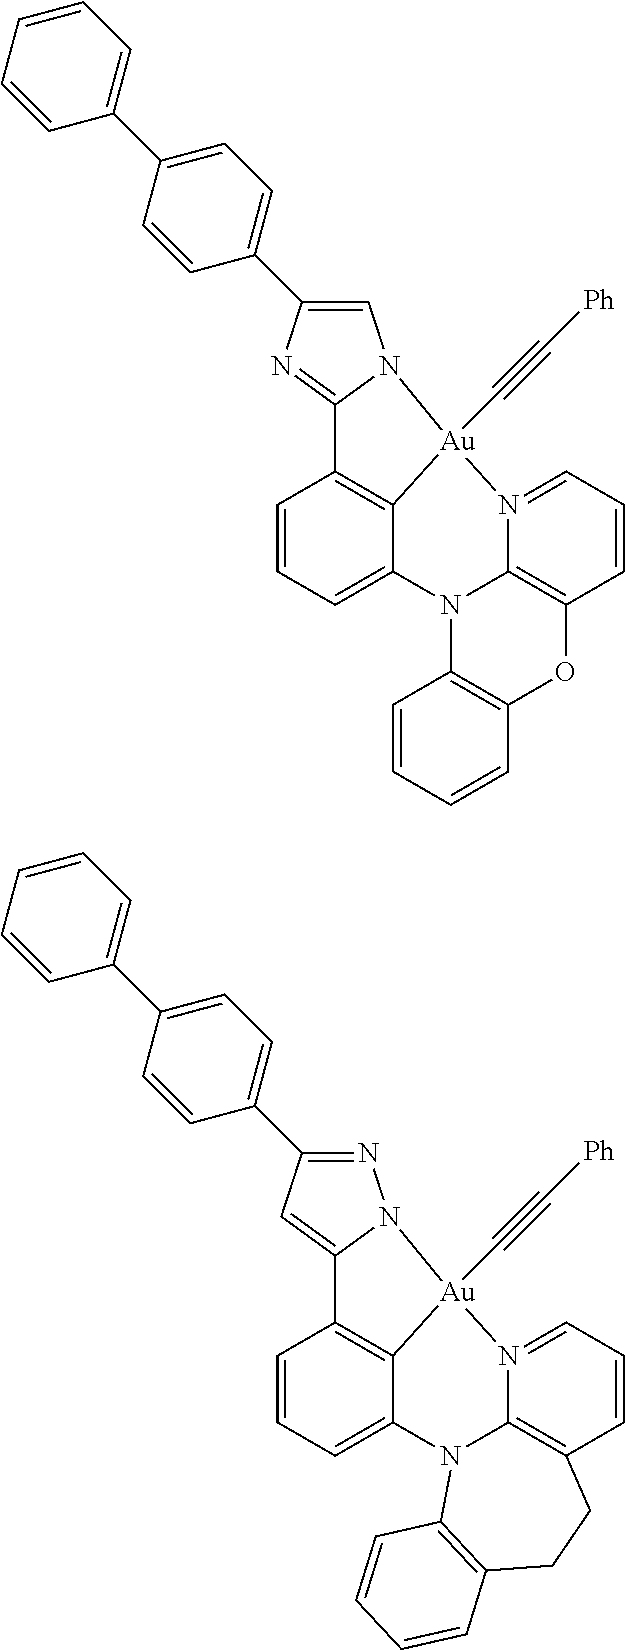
C1=CC=C2C3=C1C1=NC(C4=CC=C(C5=CC=CC=C5)C=C4)=CN1[Au]3(C#C[Ph])N1=CC=CC3=C1N2C1=C(O3)C=CC=C1.C1=CC=C2C3=C1C1=CC(C4=CC=C(C5=CC=CC=C5)C=C4)=NN1[Au]3(C#C[Ph])N1=CC=CC3=C1N2C1=C(CC3)C=CC=C1
